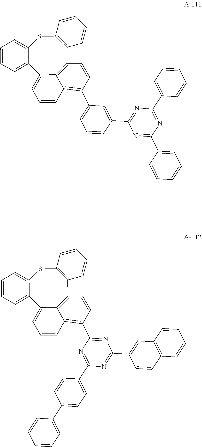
C12=C(SC3=CC=CC=C3C3=CC=CC4=C(C5=CC=CC(C6=NC(C7=CC=CC=C7)=NC(C7=CC=CC=C7)=N6)=C5)C=CC1=C34)C=CC=C2.C12=C(SC3=CC=CC=C3C3=CC=CC4=C(C5=NC(C6=CC7=C(C=C6)C=CC=C7)=NC(C6=CC=C(C7=CC=CC=C7)C=C6)=N5)C=CC1=C34)C=CC=C2
